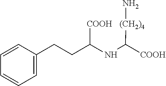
C1=CC(CCC(NC([COOH])[(CH2)4]N)[COOH])=CC=C1
